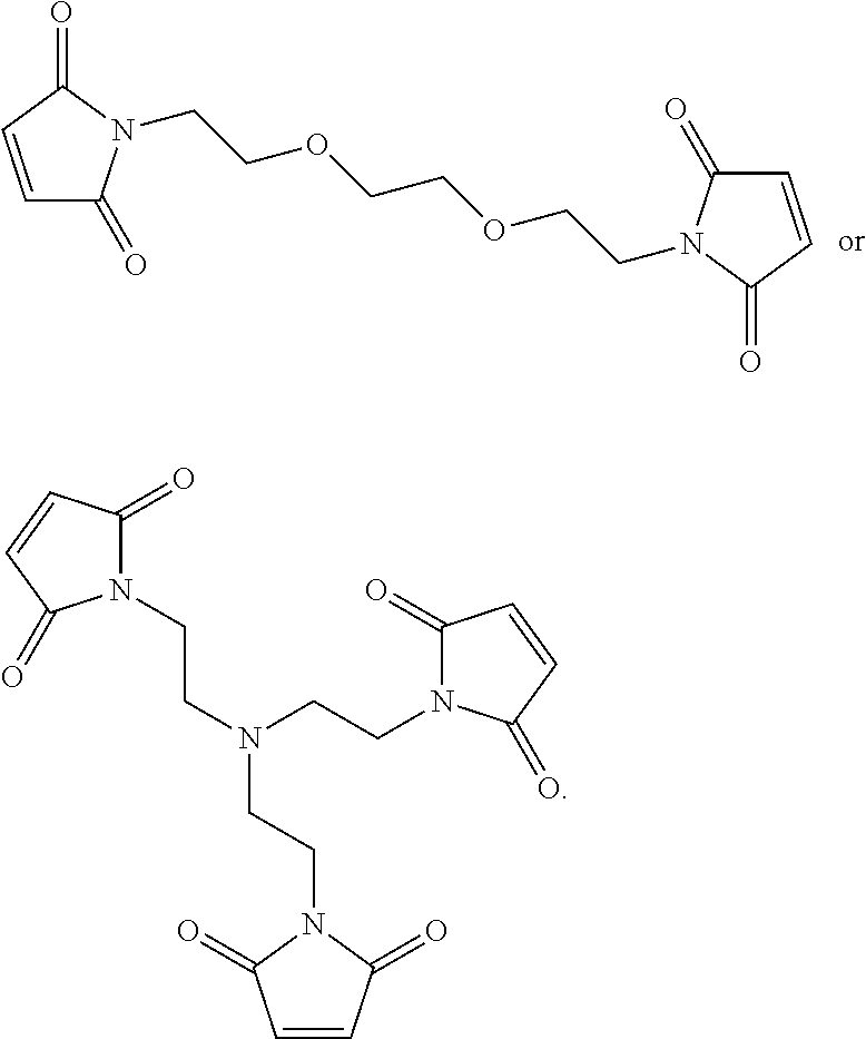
C1(=O)C=CC(=O)N1CCOCCOCCN1C(=O)C=CC1=O.C1(=O)N(CCN(CCN2C(=O)C=CC2=O)CCN2C(=O)C=CC2=O)C(=O)C=C1
